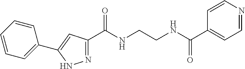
N1=C(C(NCCNC(C2=CC=NC=C2)=O)=O)C=C(C2=CC=CC=C2)N1
